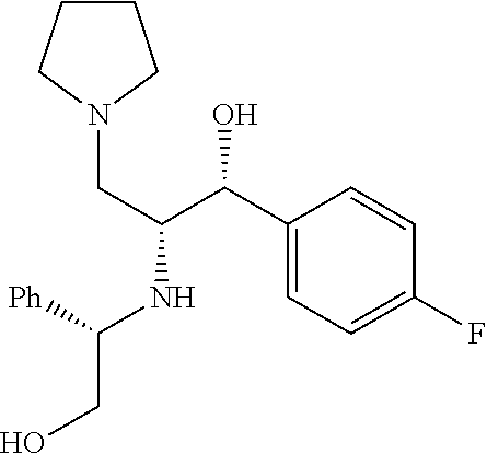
C1CCN(CC(NC(CO)[Ph])C(C2=CC=C(F)C=C2)O)C1
